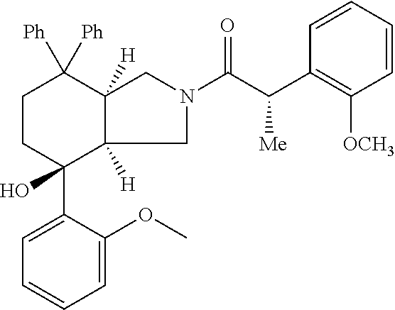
C1CC(C2=CC=CC=C2OC)(O)C2([H])C([H])(C1([Ph])[Ph])CN(C(C(C1=C([OCH3])C=CC=C1)[Me])=O)C2
